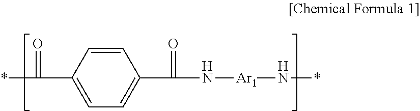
*C(C1=CC=C(C(N[Ar1]N*)=O)C=C1)=O
